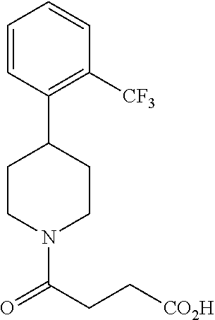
C1CN(C(=O)CC[CO2H])CCC1C1=C([CF3])C=CC=C1
